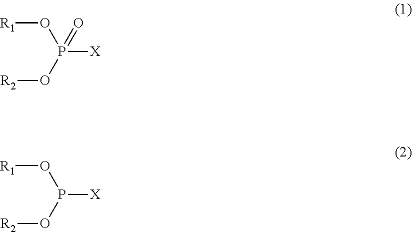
P([X])(O[R2])(O[R1])=O.P([X])(O[R2])O[R1]
